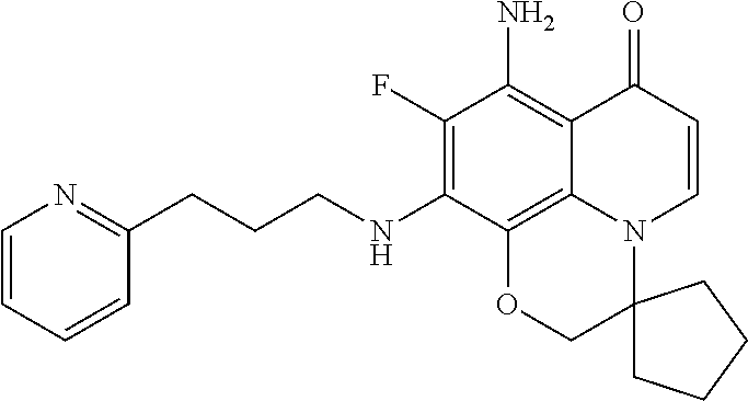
C(NC1=C(F)C(N)=C2C(=O)C=CN3C2=C1OCC31CCCC1)CCC1=NC=CC=C1
